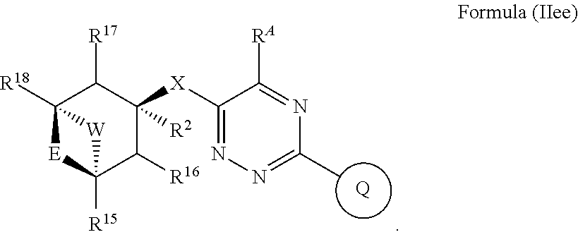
[Q].C1(C)=NN=C([X]C2([R2])C([R16])C3([R15])[E]C([R18])(C2[R17])[W]3)C([RA])=N1
